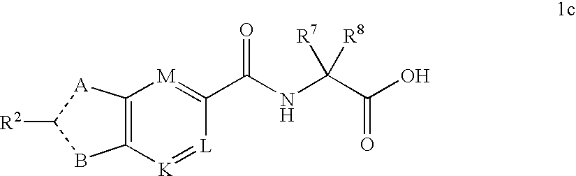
C12=C([K]=[L]C(C(NC(C(O)=O)([R8])[R7])=O)=[M]1)BC([R2])[A]2
